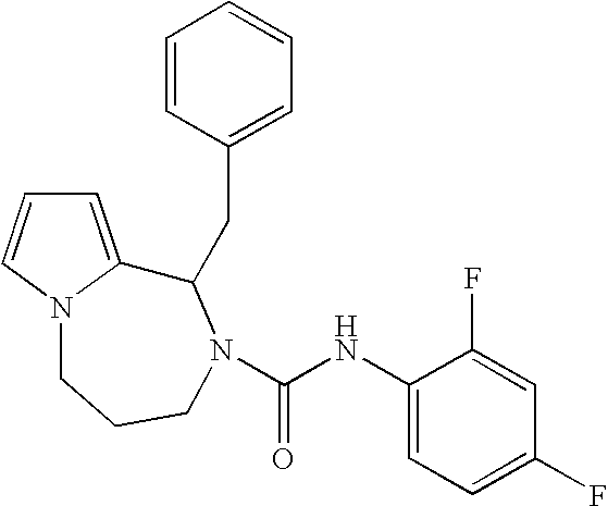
C1=C2N(C=C1)CCCN(C(NC1=CC=C(F)C=C1F)=O)C2CC1=CC=CC=C1
